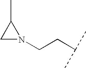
C1N(CCC(C)C)C1C
